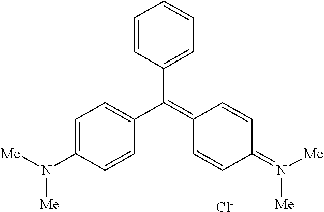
C(C1=CC=C(N([Me])[Me])C=C1)(=C1C=CC(=N([Me])[Me])C=C1)C1=CC=CC=C1.[Cl-]
